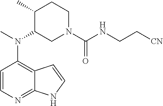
C12=C(N(C)C3CN(C(=O)NCC[CN])CCC3C)C=CN=C1NC=C2
